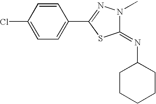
C1=C(Cl)C=CC(C2=NN(C)C(=NC3CCCCC3)S2)=C1
